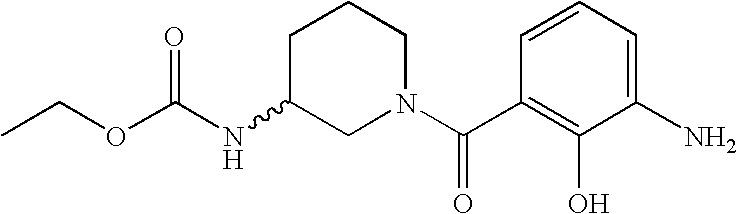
CCOC(NC1CN(C(C2=C(O)C(N)=CC=C2)=O)CCC1)=O
